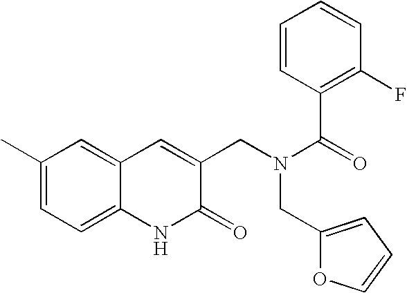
C1(C)=CC=C2C(=C1)C=C(CN(CC1=CC=CO1)C(C1=C(F)C=CC=C1)=O)C(=O)N2
